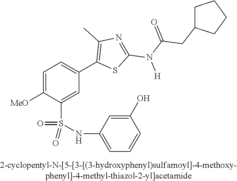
C1=C([OMe])C(S(NC2=CC=CC(O)=C2)(=O)=O)=CC(C2=C(C)N=C(N(C(=O)CC3CCCC3)[H])S2)=C1
